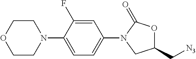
C1=C(F)C(N2CCOCC2)=CC=C1N1CC(C[N3])OC1=O
